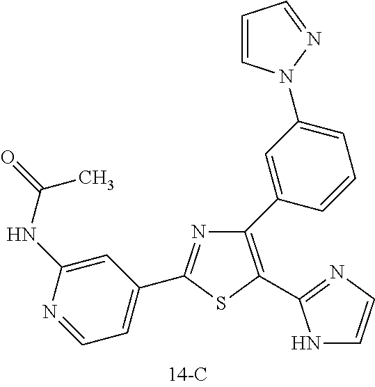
N1=C(C2=CC=NC(NC(=O)C)=C2)SC(C2=NC=CN2)=C1C1=CC(N2C=CC=N2)=CC=C1
